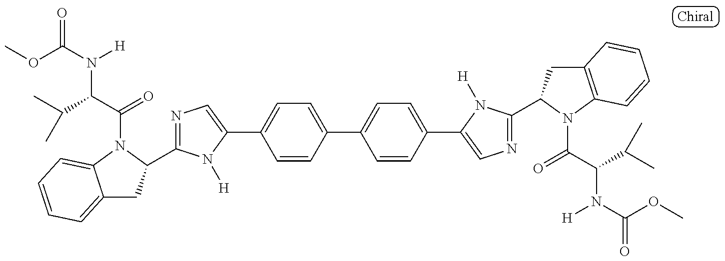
C12=CC=CC=C1N(C(C(C(C)C)N(C(OC)=O)[H])=O)C(C1=NC=C(C3=CC=C(C4=CC=C(C5=CN=C(C6CC7=C(N6C(C(C(C)C)N([H])C(=O)OC)=O)C=CC=C7)N5[H])C=C4)C=C3)N1[H])C2
